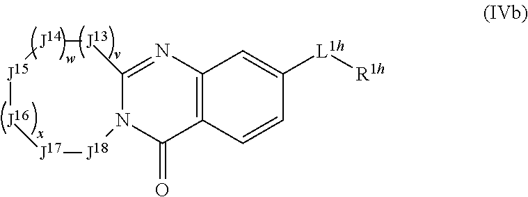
C12=C(C=CC([L1h][R1h])=C1)C(=O)N1C(=N2)[J13][J14][J15][J16][J17][J18]1
